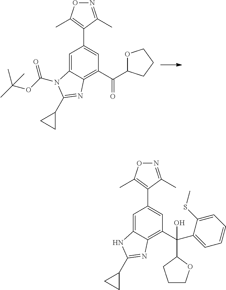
C1=C2C(=C(C(C3OCCC3)=O)C=C1C1=C(C)ON=C1C)N=C(C1CC1)N2C(OC(C)(C)C)=O.C1=C2C(=C(C(C3=CC=CC=C3SC)(C3CCCO3)O)C=C1C1=C(C)ON=C1C)N=C(C1CC1)N2
